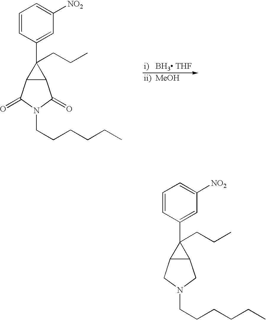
C1=CC(C2(CCC)C3C2C(=O)N(CCCCCC)C3=O)=CC([NO2])=C1.C1=CC(C2(CCC)C3C2CN(CCCCCC)C3)=CC([NO2])=C1
